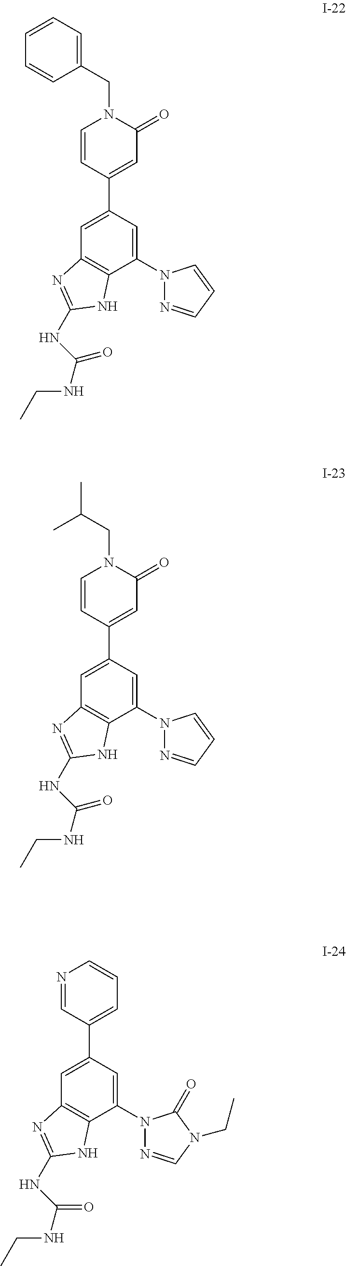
C1=C(C2=CC(=O)N(CC3=CC=CC=C3)C=C2)C=C(N2N=CC=C2)C2=C1N=C(NC(NCC)=O)N2.C1=C(C2=CC(=O)N(CC(C)C)C=C2)C=C(N2N=CC=C2)C2=C1N=C(NC(NCC)=O)N2.C1=C(C2=CC=CN=C2)C=C(N2N=CN(CC)C2=O)C2=C1N=C(NC(NCC)=O)N2
